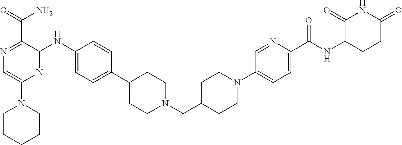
N1=C(C(=O)N)C(NC2=CC=C(C3CCN(CC4CCN(C5=CC=C(C(NC6CCC(=O)NC6=O)=O)N=C5)CC4)CC3)C=C2)=NC(N2CCCCC2)=C1
